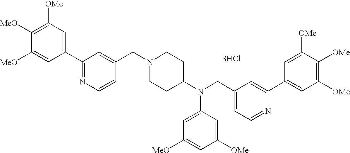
C1([OMe])=C([MeO])C([MeO])=CC(C2=NC=CC(CN3CCC(N(CC4=CC=NC(C5=CC([OMe])=C([OMe])C([OMe])=C5)=C4)C4=CC([MeO])=CC([OMe])=C4)CC3)=C2)=C1.[3HCl]
